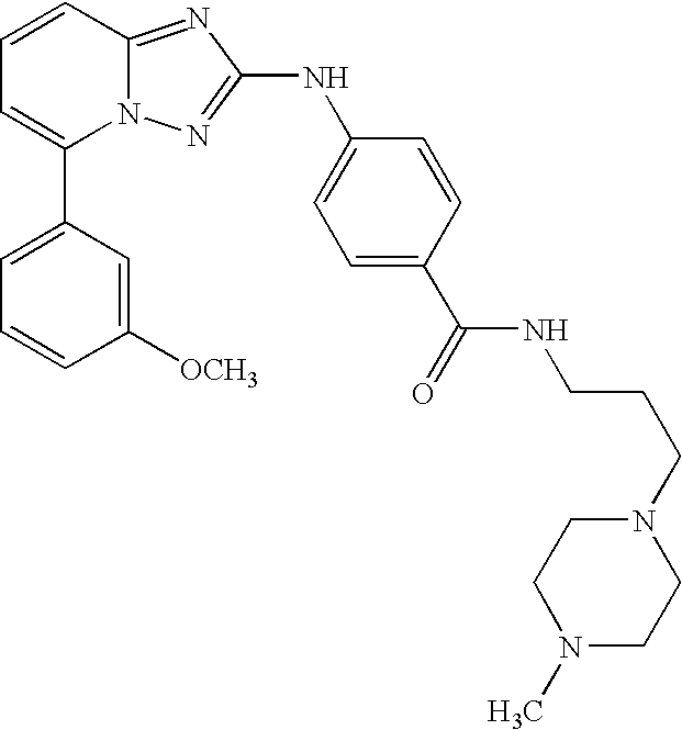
C1(C2=CC=CC3=NC(NC4=CC=C(C(NCCCN5CCN(C)CC5)=O)C=C4)=NN23)=CC=CC([OCH3])=C1
